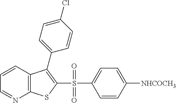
C1=CC2=C(N=C1)SC(S(C1=CC=C([NHCOCH3])C=C1)(=O)=O)=C2C1=CC=C(Cl)C=C1
